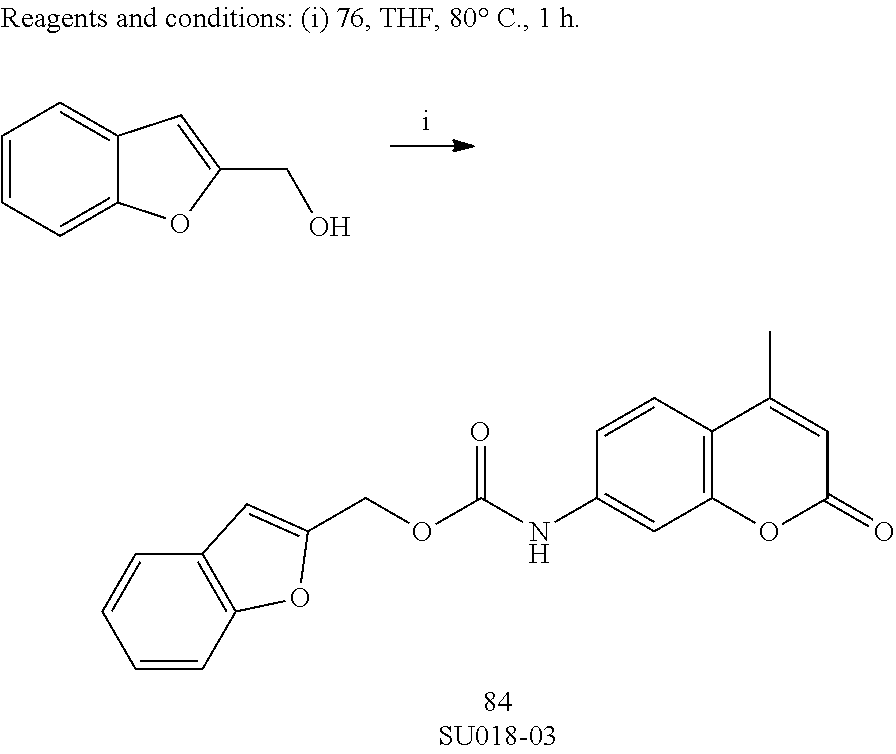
C1=CC=C2C(=C1)C=C(CO)O2.C1=CC2=C(C=C1)C=C(COC(NC1=CC3=C(C=C1)C(C)=CC(=O)O3)=O)O2
